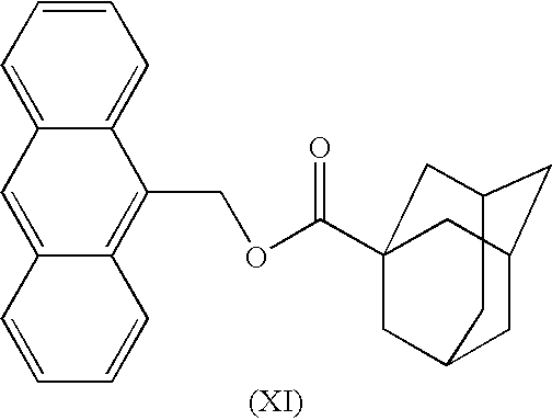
C12=CC=CC=C1C(COC(=O)C13CC4CC(CC(C1)C4)C3)=C1C(=C2)C=CC=C1
